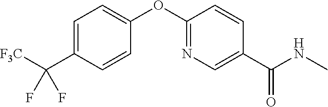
C1=C(C([F3C])(F)F)C=CC(OC2=NC=C(C(NC)=O)C=C2)=C1
